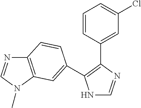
N1C=NC(C2=CC(Cl)=CC=C2)=C1C1=CC2=C(N=CN2C)C=C1
